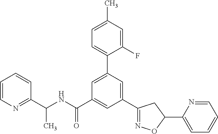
C1(C(NC(=O)C2=CC(C3=NOC(C4=CC=CC=N4)C3)=CC(C3=CC=C(C)C=C3F)=C2)C)=NC=CC=C1
